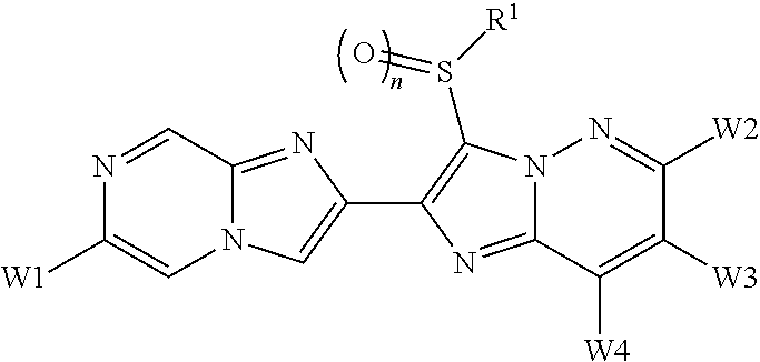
N1=CC2=NC(C3=C(S([R1])=O)N4C(=N3)C([W4])=C([W3])C([W2])=N4)=CN2C=C1[W1]
